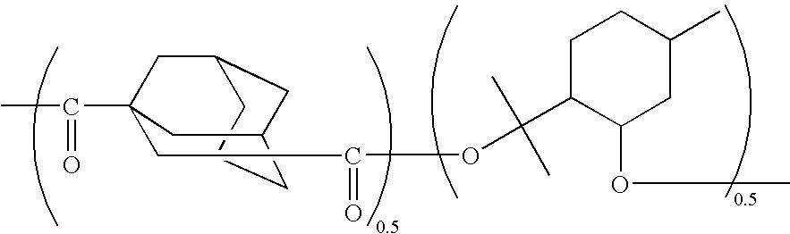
C(=O)(C1(CC(OC(C2C(OC)CC(C)CC2)(C)C)=O)CC2CC(CCC2)C1)C
